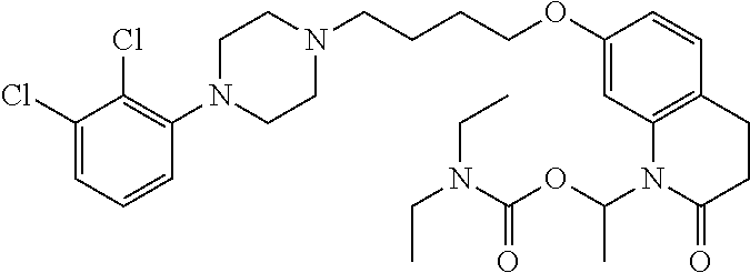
C1(Cl)=CC=CC(N2CCN(CCCCOC3=CC4=C(C=C3)CCC(=O)N4C(OC(=O)N(CC)CC)C)CC2)=C1Cl
